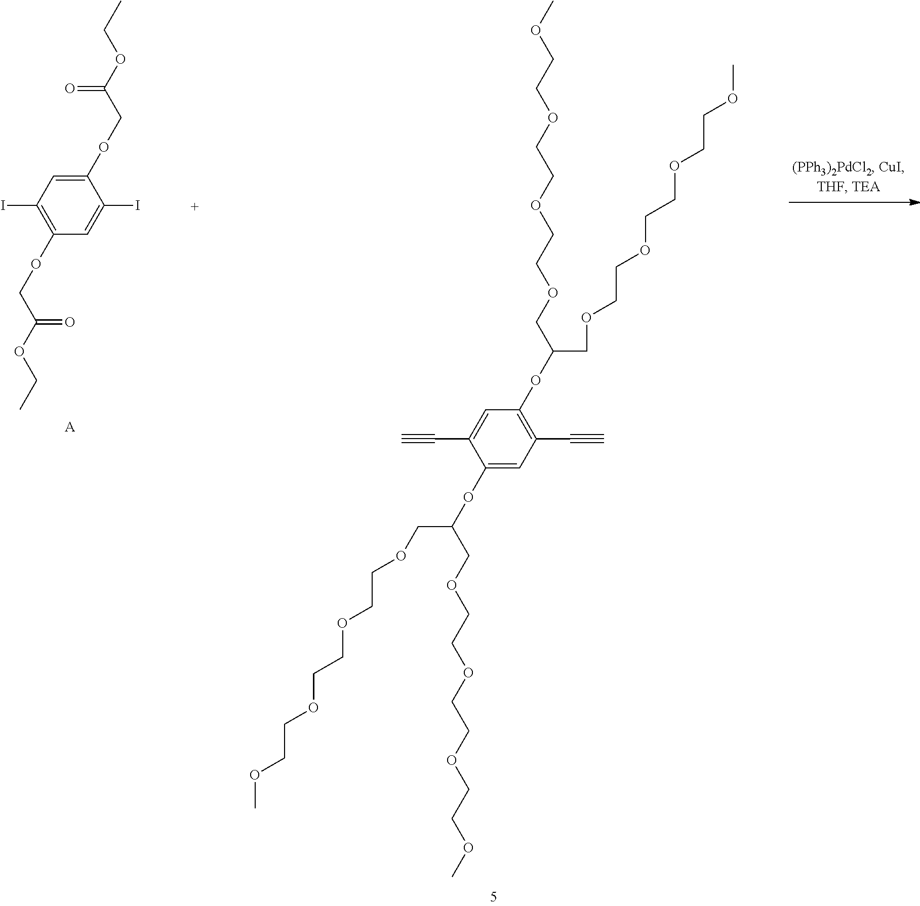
C1(OC(COCCOCCOCCOC)COCCOCCOCCOC)=CC(C#C)=C(OC(COCCOCCOCCOC)COCCOCCOCCOC)C=C1C#C.C1(OCC(OCC)=O)=C(I)C=C(OCC(OCC)=O)C(I)=C1.[A]
